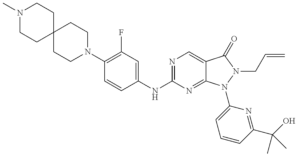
N1(C)CCC2(CC1)CCN(C1=C(F)C=C(NC3=NC=C4C(=N3)N(C3=CC=CC(C(O)(C)C)=N3)N(CC=C)C4=O)C=C1)CC2
